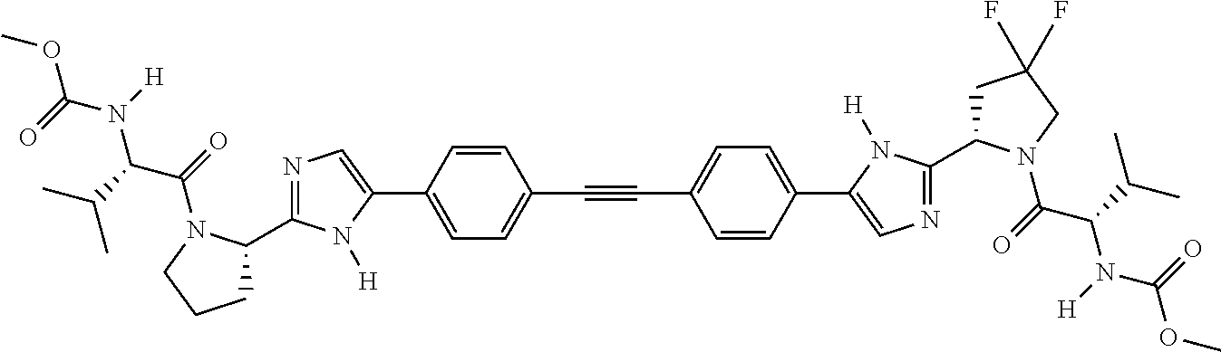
C(#CC1=CC=C(C2=CN=C(C3CC(F)(F)CN3C(C(N(C(OC)=O)[H])C(C)C)=O)N2[H])C=C1)C1=CC=C(C2=CN=C(C3CCCN3C(C(N(C(OC)=O)[H])C(C)C)=O)N2[H])C=C1
